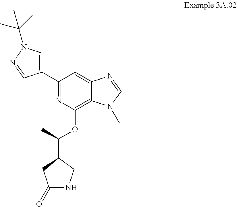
C1(C2=CN(C(C)(C)C)N=C2)=NC(OC(C)C2CC(=O)NC2)=C2C(=C1)N=CN2C
